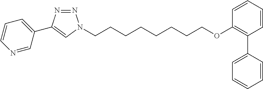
C1(C2=CC=CC=C2)=C(OCCCCCCCCN2N=NC(C3=CC=CN=C3)=C2)C=CC=C1
